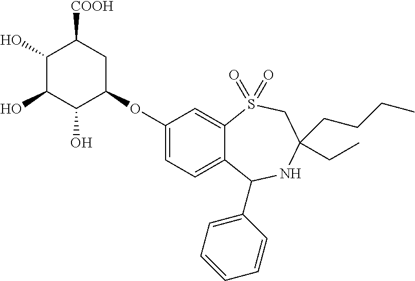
C1(O)C(O)C(O)C(OC2=CC=C3C(=C2)S(=O)(=O)CC(CC)(CCCC)NC3C2=CC=CC=C2)CC1[COOH]
